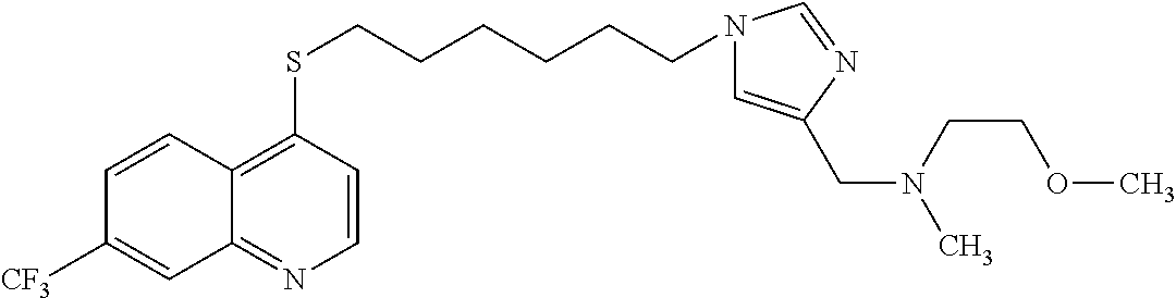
C12=NC=CC(SCCCCCCN3C=C(CN(C)CCOC)N=C3)=C1C=CC([CF3])=C2
